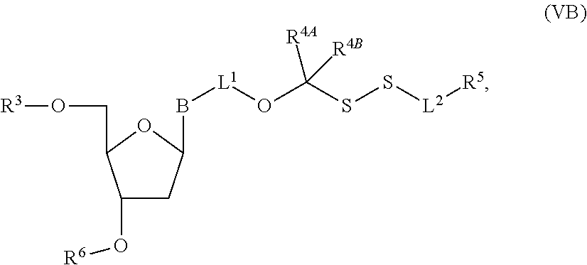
C1(O[R6])CC(B[L1]OC(SS[L2][R5])([R4A])[R4B])OC1CO[R3]
